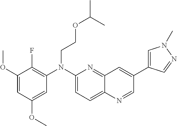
C1=C(OC)C=C(OC)C(F)=C1N(C1=CC=C2C(=N1)C=C(C1=CN(C)N=C1)C=N2)CCOC(C)C
